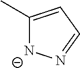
C1(C)=CC=N[N-]1
